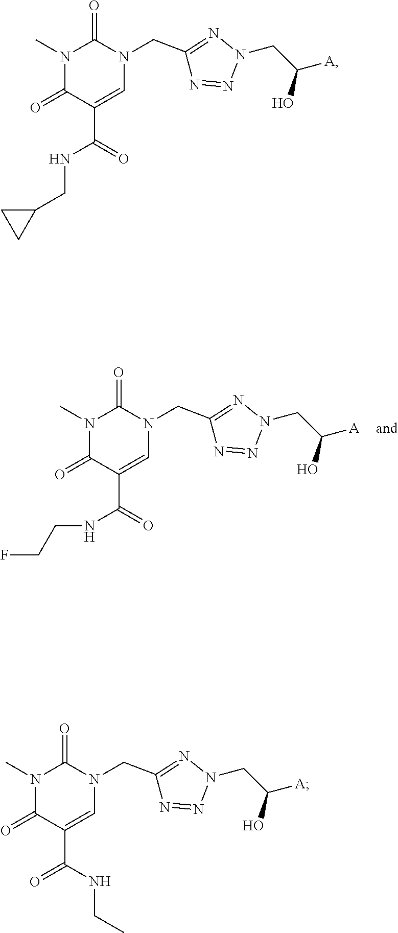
N1(C)C(=O)C(C(=O)NCCF)=CN(CC2=NN(CC([A])O)N=N2)C1=O.N1(C)C(=O)C(C(=O)NCC2CC2)=CN(CC2=NN(CC([A])O)N=N2)C1=O.N1(C)C(=O)C(C(NCC)=O)=CN(CC2=NN(CC([A])O)N=N2)C1=O
